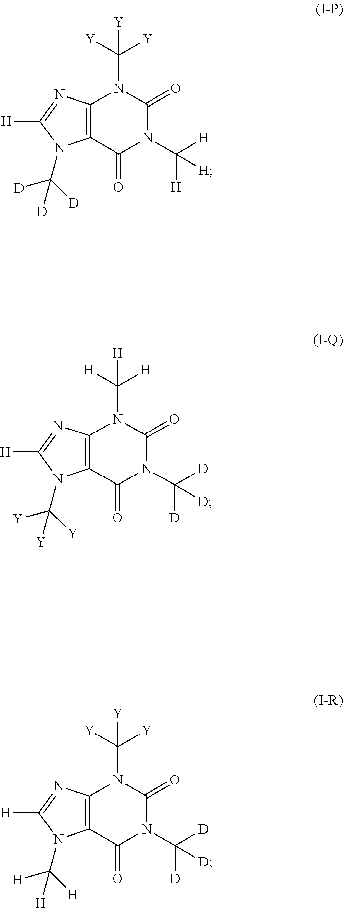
C12=C(C(=O)N(C([D])([D])[D])C(=O)N1C([H])([H])[H])N(C([Y])([Y])[Y])C([H])=N2.C12=C(C(=O)N(C([H])([H])[H])C(=O)N1C([Y])([Y])[Y])N(C([D])([D])[D])C([H])=N2.C12=C(C(=O)N(C([D])([D])[D])C(=O)N1C([Y])([Y])[Y])N(C([H])([H])[H])C([H])=N2
